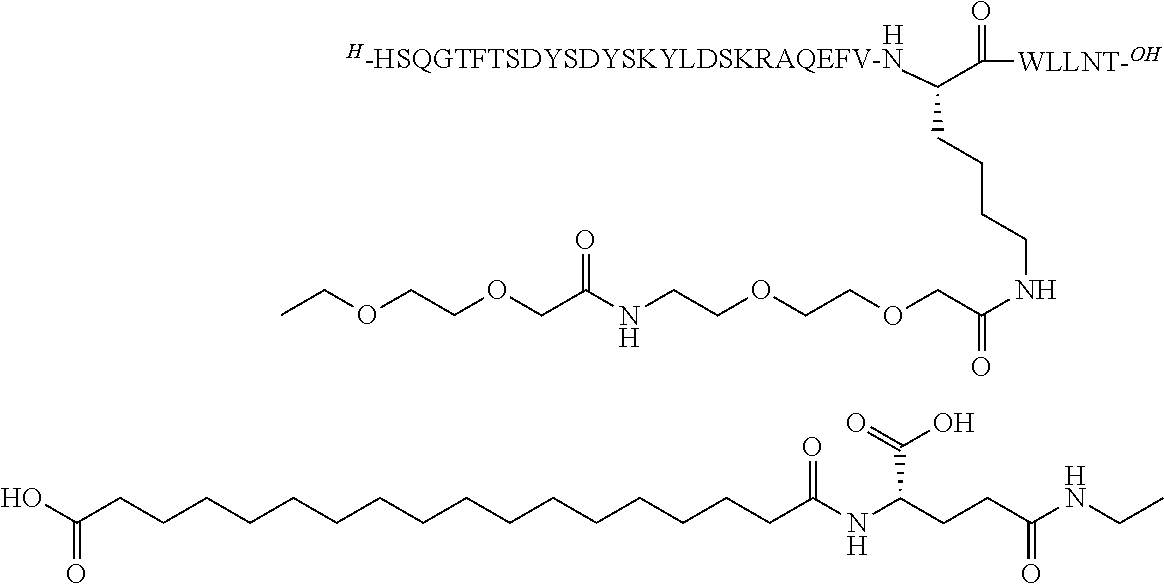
[H].[H-HSQGTFTSDYSDYSKYLDSKRAQEFV-N]C(C(=O)[WLLNT-OH])CCCCNC(COCCOCCNC(=O)COCCOCC)=O.N(C(CCC(NC(=O)CCCCCCCCCCCCCCCCC(O)=O)C(O)=O)=O)CC
